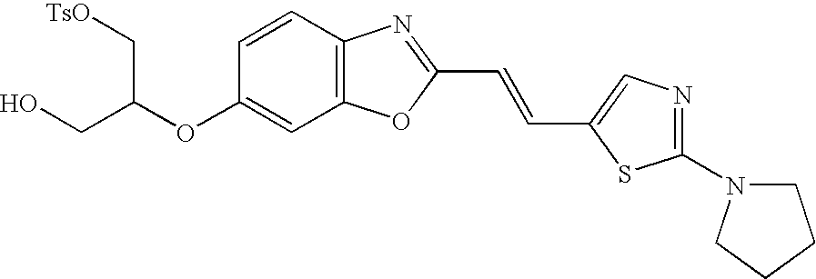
O(C1=CC2=C(C=C1)N=C(C=CC1=CN=C(N3CCCC3)S1)O2)C(CO)C[TsO]
